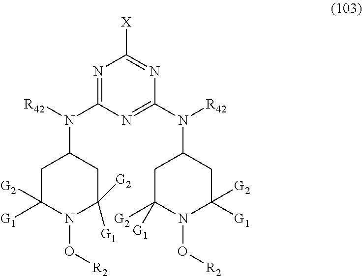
C1C([G1])([G2])N(O[R2])C([G1])([G2])CC1N([R42])C1=NC([X])=NC(N([R42])C2CC([G2])([G1])N(O[R2])C([G1])([G2])C2)=N1
